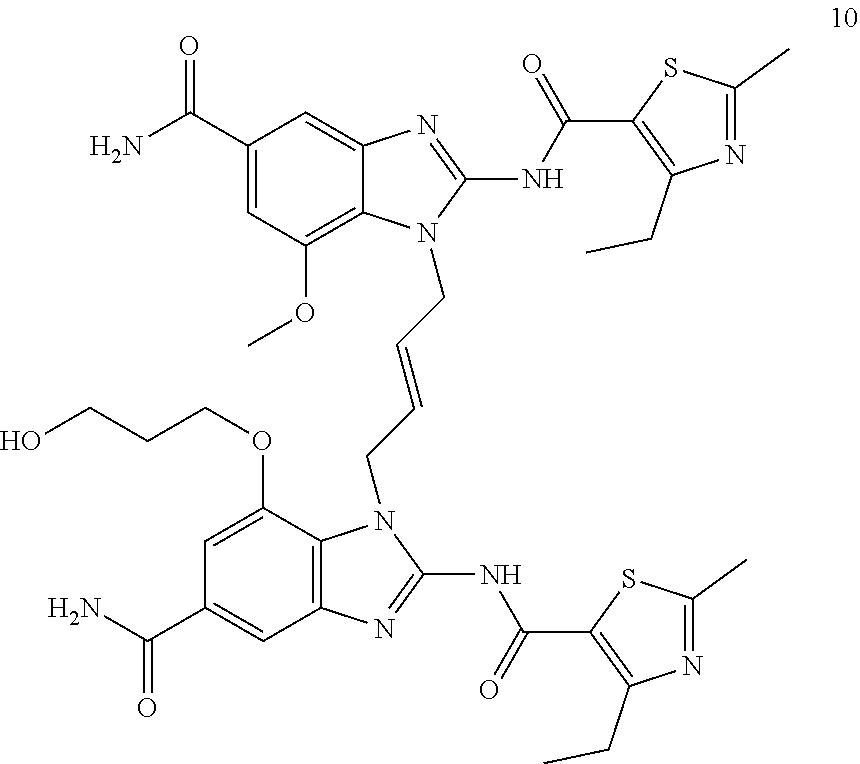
C1(C(N)=O)=CC(OC)=C2C(=C1)N=C(NC(C1=C(CC)N=C(C)S1)=O)N2CC=CCN1C2=C(C=C(C(N)=O)C=C2OCCCO)N=C1NC(C1=C(CC)N=C(C)S1)=O
